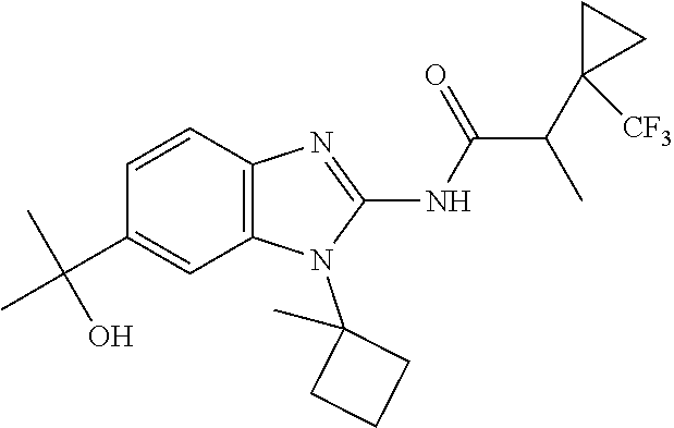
C1=CC2=C(C=C1C(C)(C)O)N(C1(C)CCC1)C(NC(=O)C(C1([CF3])CC1)C)=N2
